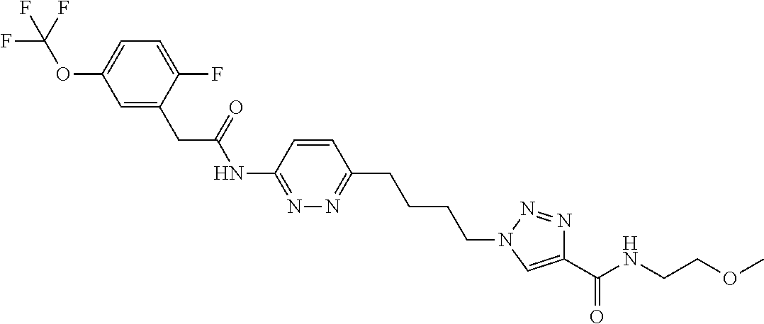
C1(NC(CC2=CC(OC(F)(F)F)=CC=C2F)=O)=NN=C(CCCCN2C=C(C(NCCOC)=O)N=N2)C=C1
